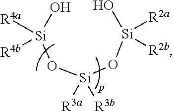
[Si](O[Si](O[Si](O)([R2a])[R2b])([R3a])[R3b])(O)([R4a])[R4b]
